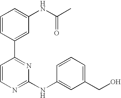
C1=CC(C2=NC(NC3=CC(CO)=CC=C3)=NC=C2)=CC(NC(=O)C)=C1
